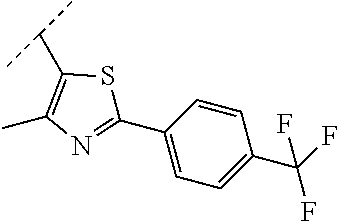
S1C(C(C)C)=C(C)N=C1C1=CC=C(C(F)(F)F)C=C1
